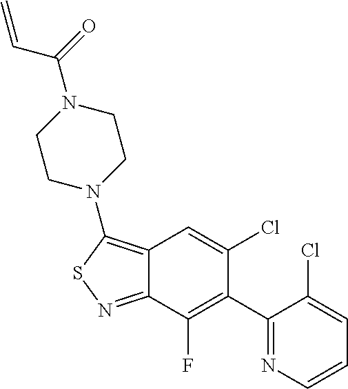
C1(C2=C(F)C3=NSC(N4CCN(C(=O)C=C)CC4)=C3C=C2Cl)=NC=CC=C1Cl
